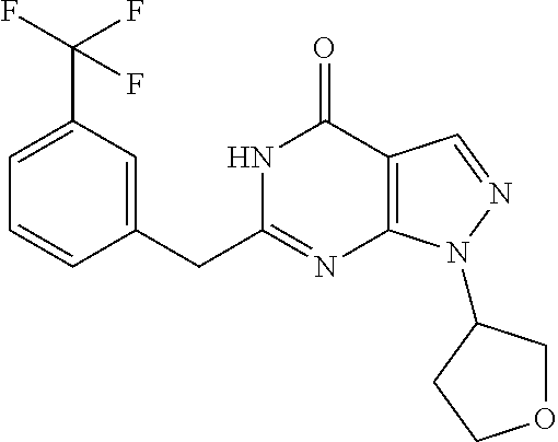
N1C(CC2=CC(C(F)(F)F)=CC=C2)=NC2=C(C1=O)C=NN2C1COCC1
